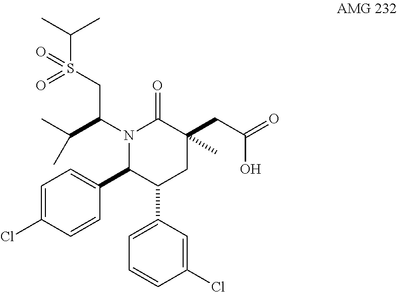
C1=C(Cl)C=CC(C2C(C3=CC=CC(Cl)=C3)CC(CC(O)=O)(C)C(=O)N2C(CS(=O)(C(C)C)=O)C(C)C)=C1
